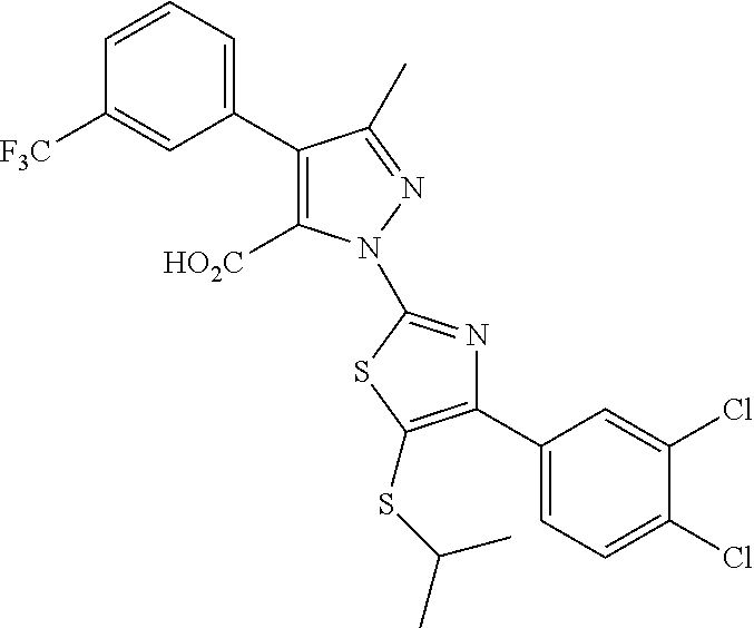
C1(C2=C([HO2C])N(C3=NC(C4=CC=C(Cl)C(Cl)=C4)=C(SC(C)C)S3)N=C2C)=CC=CC([F3C])=C1
